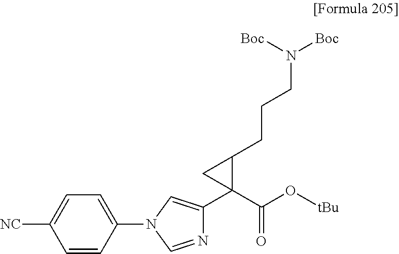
C1(N2C=NC(C3(C(O[tBu])=O)C(CCCN([Boc])[Boc])C3)=C2)=CC=C([NC])C=C1
